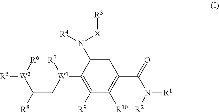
C(C[W1]([R7])C1=C([R9])C([R10])=C(C(N([R1])[R2])=O)C=C1N([R4])[X][R3])([W2]([R6])[R5])[R8]
